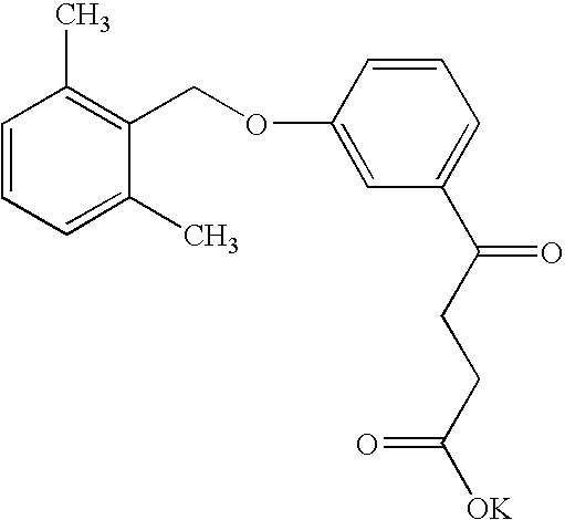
C1(COC2=CC(C(CCC([OK])=O)=O)=CC=C2)=C(C)C=CC=C1C
